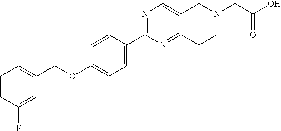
C1=CC(F)=CC(COC2=CC=C(C3=NC=C4C(=N3)CCN(CC(O)=O)C4)C=C2)=C1
